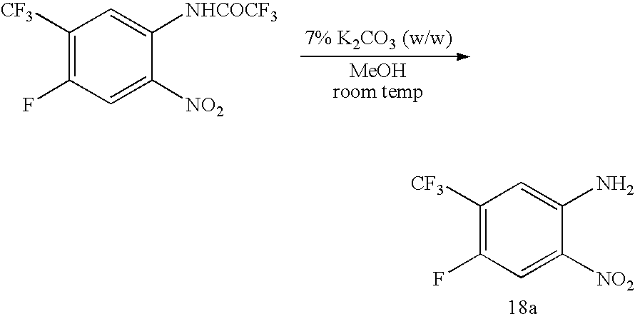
C1([CF3])=C(F)C=C([NO2])C([NHCOCF3])=C1.C1([CF3])=C(F)C=C([NO2])C(N)=C1
